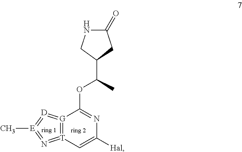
[G]12=[T](=N=[E](C)=[D]=1)C=C([Hal])N=C2OC(C1CC(=O)NC1)C
